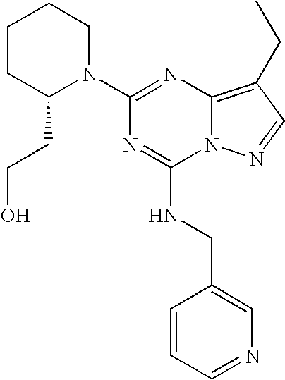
C1(N2CCCCC2CCO)=NC2=C(CC)C=NN2C(NCC2=CN=CC=C2)=N1
